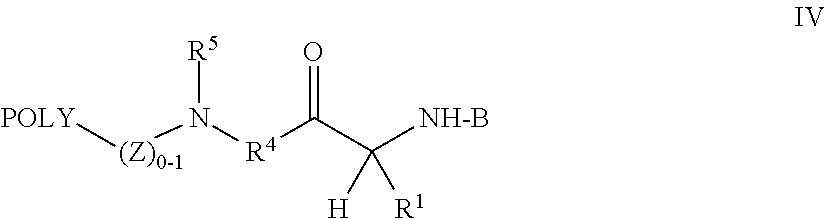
[POLY][(Z)0-1]N([R4]C(C([NH-B])([H])[R1])=O)[R5]
